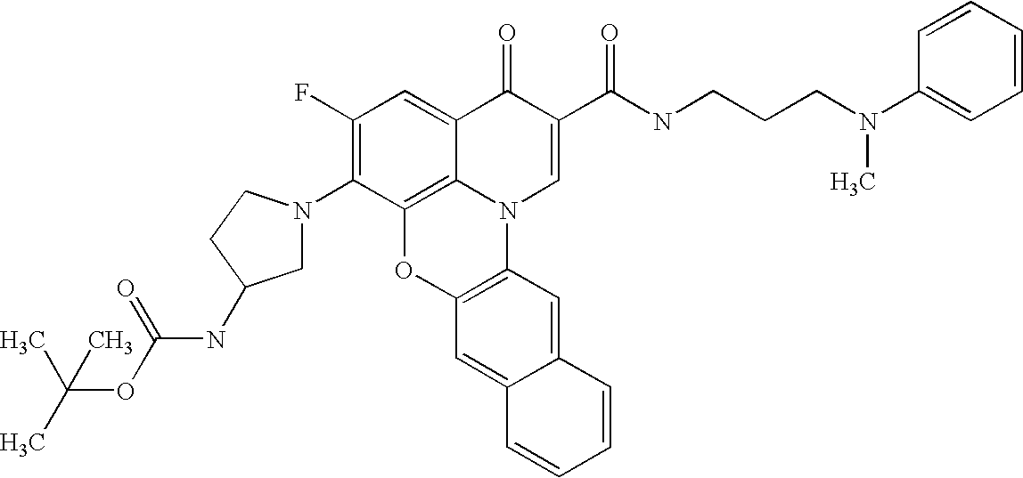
C1(F)=C(N2CC(NC(=O)OC(C)(C)C)CC2)C2=C3C(=C1)C(=O)C(C(NCCCN(C1=CC=CC=C1)C)=O)=CN3C1=C(O2)C=C2C(=C1)C=CC=C2
